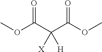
O(C(C(C(OC)=O)([X])[H])=O)C
